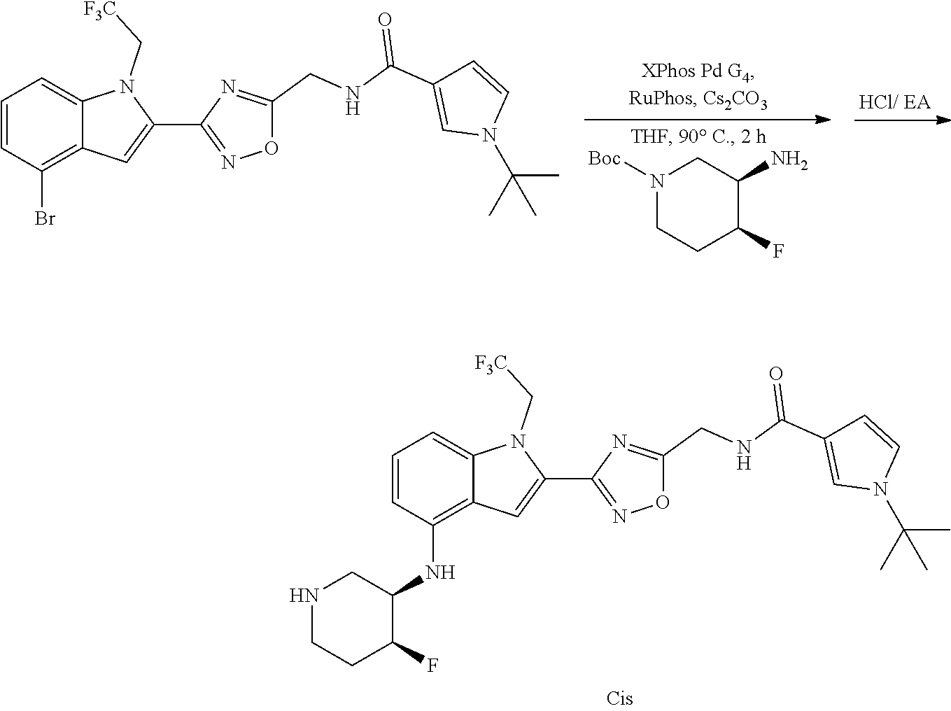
C1=CC(NC2CNCCC2F)=C2C(=C1)N(C[F3C])C(C1=NOC(CNC(=O)C3=CN(C(C)(C)C)C=C3)=N1)=C2.N1([Boc])CCC(F)C(N)C1.C1=CC(Br)=C2C(=C1)N(C[F3C])C(C1=NOC(CNC(=O)C3=CN(C(C)(C)C)C=C3)=N1)=C2
